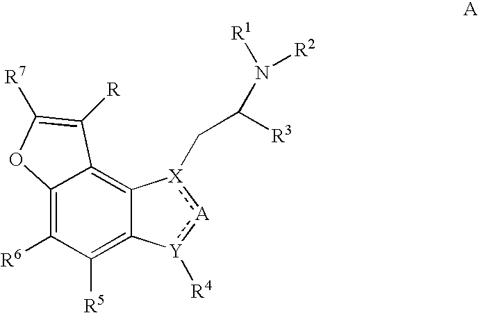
C12=C([R6])C([R5])=C3C(=C1C([R])=C([R7])O2)[X](CC(N([R1])[R2])[R3]):[A]:[Y]3[R4]
